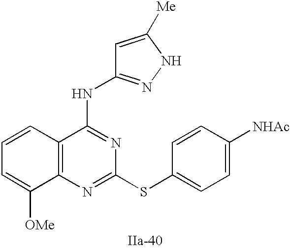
C12=C(N=C(SC3=CC=C([NHAc])C=C3)N=C1NC1=NNC([Me])=C1)C([OMe])=CC=C2
